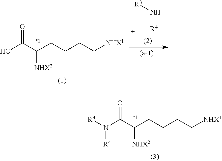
N(C(C(CCCC[NHX1])[NHX2])=O)([R3])[R4].OC(C(CCCC[NHX1])[NHX2])=O.N([R4])[R3]
